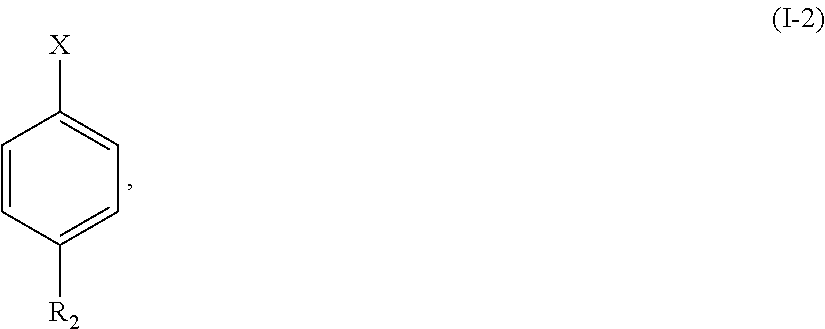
C1=CC([R2])=CC=C1[X]
